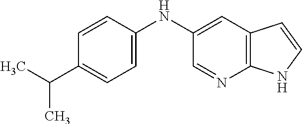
C1=CC(NC2=CC3=C(N=C2)NC=C3)=CC=C1C(C)C
